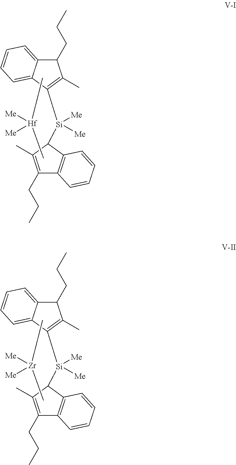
C1(CCC)C2=CC=CC=C2C([Si](C2C3=C(C(CCC)=C2C)C=CC=C3)([Me])[Me])=C1C.C[Hf](C)([Me])[Me].C1(CCC)C2=CC=CC=C2C([Si](C2C3=C(C(CCC)=C2C)C=CC=C3)([Me])[Me])=C1C.C[Zr](C)([Me])[Me]
